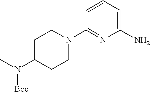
CN(C1CCN(C2=NC(N)=CC=C2)CC1)[Boc]
